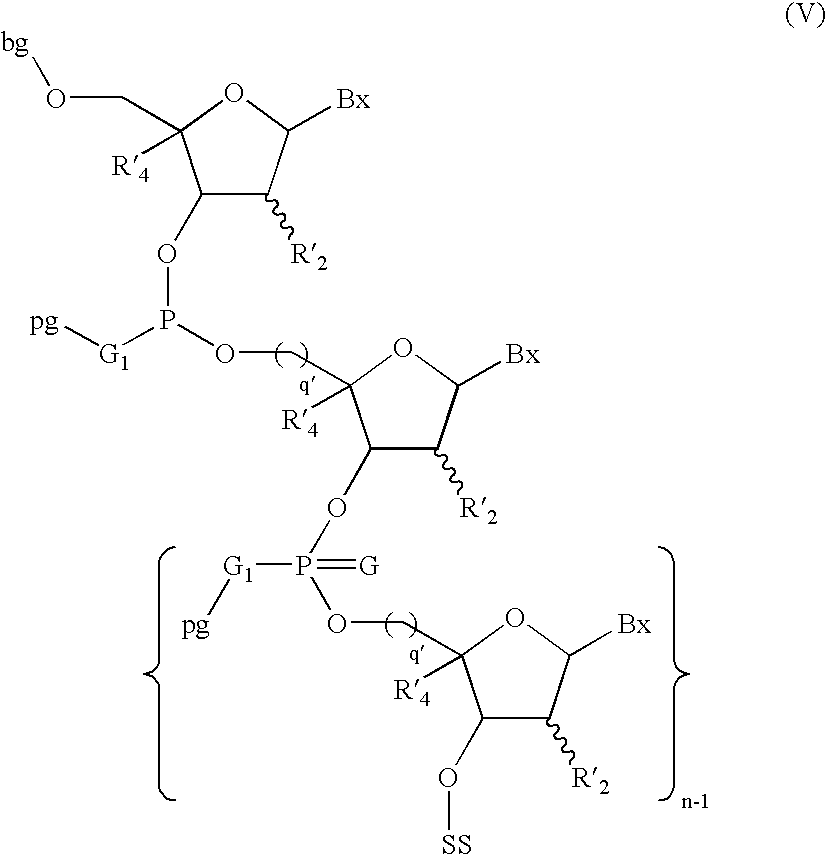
C1([R2])C(OP(OCC2([R4])C(O[SS])C([R2])C([Bx])O2)([G1][pg])=[G])C(COP(OC2C([R2])C([Bx])OC2(CO[bg])[R4])[G1][pg])([R4])OC1[Bx]
